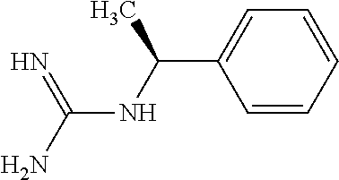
C(NC(C1=CC=CC=C1)C)(N)=N
